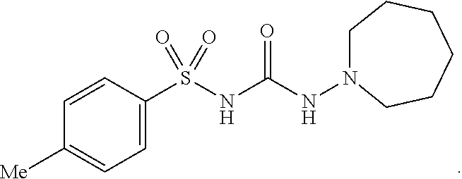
C1=CC(S(NC(NN2CCCCCC2)=O)(=O)=O)=CC=C1[Me]
